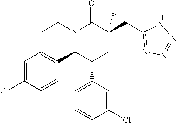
N1(C(C)C)C(C2=CC=C(Cl)C=C2)C(C2=CC=CC(Cl)=C2)CC(CC2=NN=NN2)(C)C1=O
